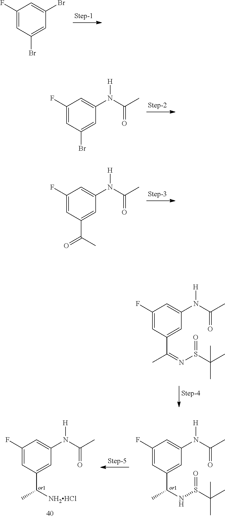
C1(F)=CC(C([NH2HCl])C)=CC(N([H])C(=O)C)=C1.C1(F)=CC(C(NS(=O)C(C)(C)C)C)=CC(N([H])C(=O)C)=C1.C1(F)=CC(C(=NS(=O)C(C)(C)C)C)=CC(N([H])C(=O)C)=C1.C1(F)=CC(Br)=CC(Br)=C1.C1(F)=CC(Br)=CC(N([H])C(=O)C)=C1.C1(F)=CC(C(=O)C)=CC(N([H])C(=O)C)=C1
